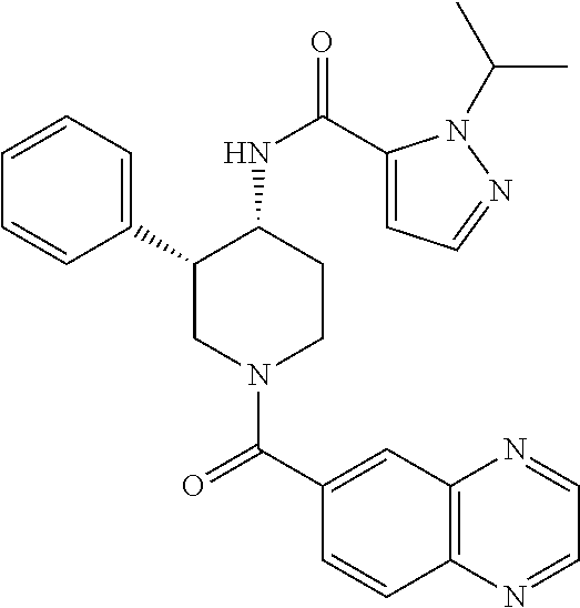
C1=CC=C(C2CN(C(C3=CC4=C(C=C3)N=CC=N4)=O)CCC2NC(=O)C2=CC=NN2C(C)C)C=C1
